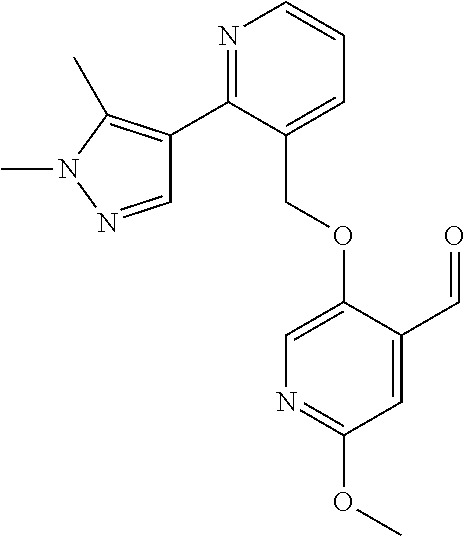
C1=NN(C)C(C)=C1C1=NC=CC=C1COC1=CN=C(OC)C=C1C=O
